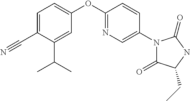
C1(C#N)=CC=C(OC2=NC=C(N3C(=O)C(CC)NC3=O)C=C2)C=C1C(C)C
